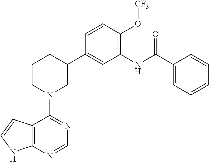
C12=C(N=CN=C1N1CC(C3=CC(NC(C4=CC=CC=C4)=O)=C(O[CF3])C=C3)CCC1)NC=C2
